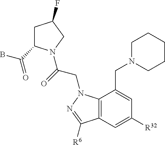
C1C(C(B)=O)N(C(=O)CN2C3=C(C=C([R32])C=C3CN3CCCCC3)C([R6])=N2)CC1F
